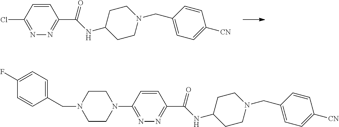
C1=CC(Cl)=NN=C1C(NC1CCN(CC2=CC=C([CN])C=C2)CC1)=O.C1=CC(N2CCN(CC3=CC=C(F)C=C3)CC2)=NN=C1C(NC1CCN(CC2=CC=C([CN])C=C2)CC1)=O
